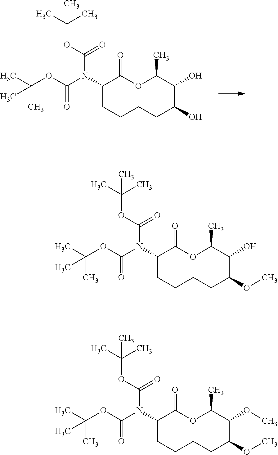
C1CC(O)C(O)C(C)OC(=O)C(N(C(OC(C)(C)C)=O)C(OC(C)(C)C)=O)CC1.C1CC(OC)C(O)C(C)OC(=O)C(N(C(OC(C)(C)C)=O)C(OC(C)(C)C)=O)CC1.C1CC(OC)C(OC)C(C)OC(=O)C(N(C(OC(C)(C)C)=O)C(OC(C)(C)C)=O)CC1
